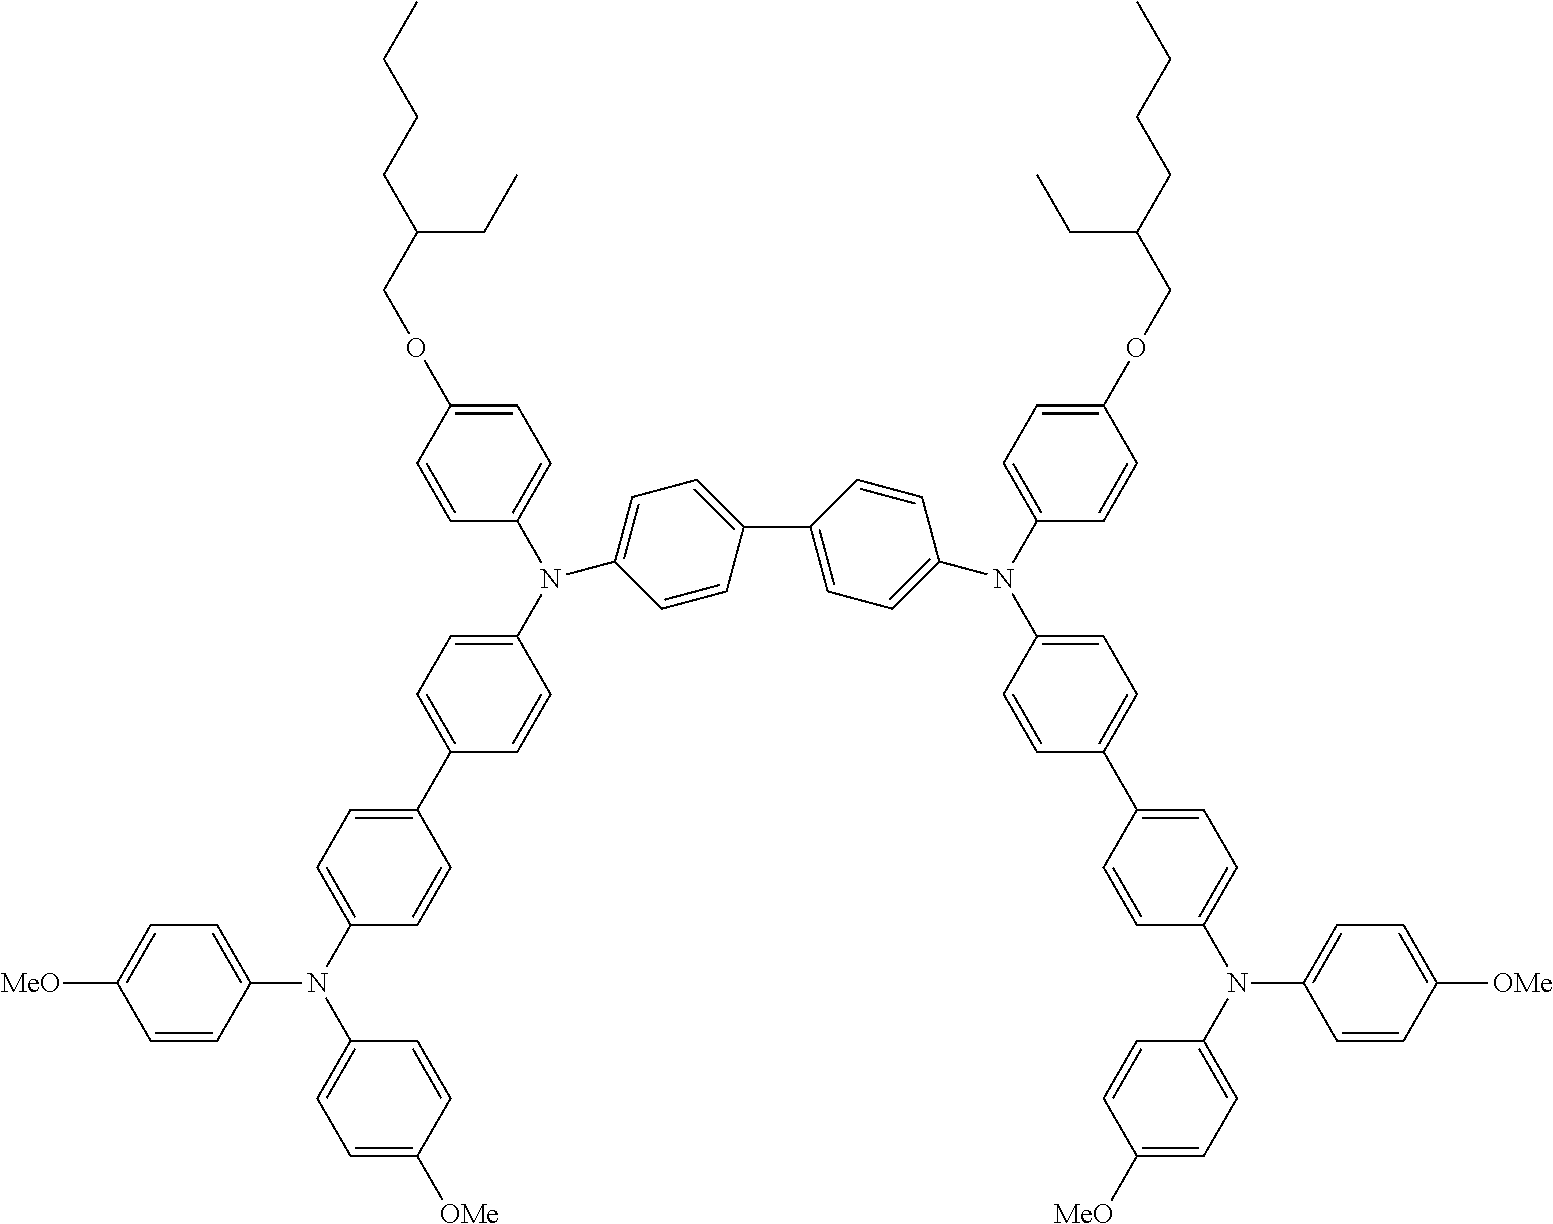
C1([MeO])=CC=C(N(C2=CC=C(C3=CC=C(N(C4=CC=C(OCC(CC)CCCC)C=C4)C4=CC=C(C5=CC=C(N(C6=CC=C(OCC(CC)CCCC)C=C6)C6=CC=C(C7=CC=C(N(C8=CC=C([MeO])C=C8)C8=CC=C([OMe])C=C8)C=C7)C=C6)C=C5)C=C4)C=C3)C=C2)C2=CC=C([OMe])C=C2)C=C1
